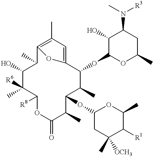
C12=C(C)C=C(C(OC3OC(C)CC(N(C)[R3])C3O)C(C)C(OC3CC(C)([OCH3])C([R1])C(C)O3)C(C)C(=O)OC([R8])C(C)([R6])C(O)C1C)O2
